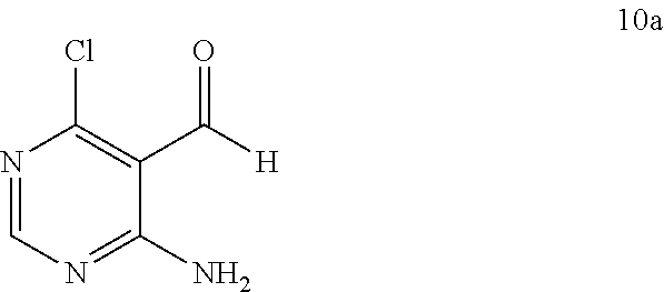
C1(N)=NC=NC(Cl)=C1C([H])=O
